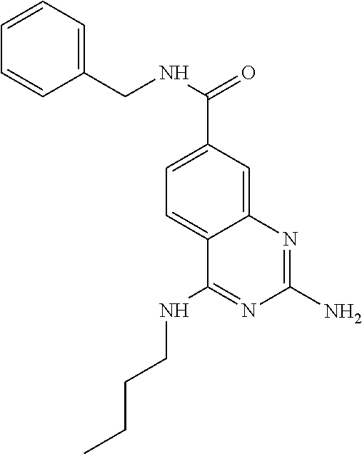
N(C(C1=CC=C2C(=C1)N=C(N)N=C2NCCCC)=O)CC1=CC=CC=C1
